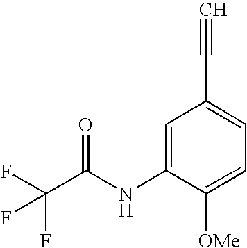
C1=C(NC(C(F)(F)F)=O)C([OMe])=CC=C1C#C
